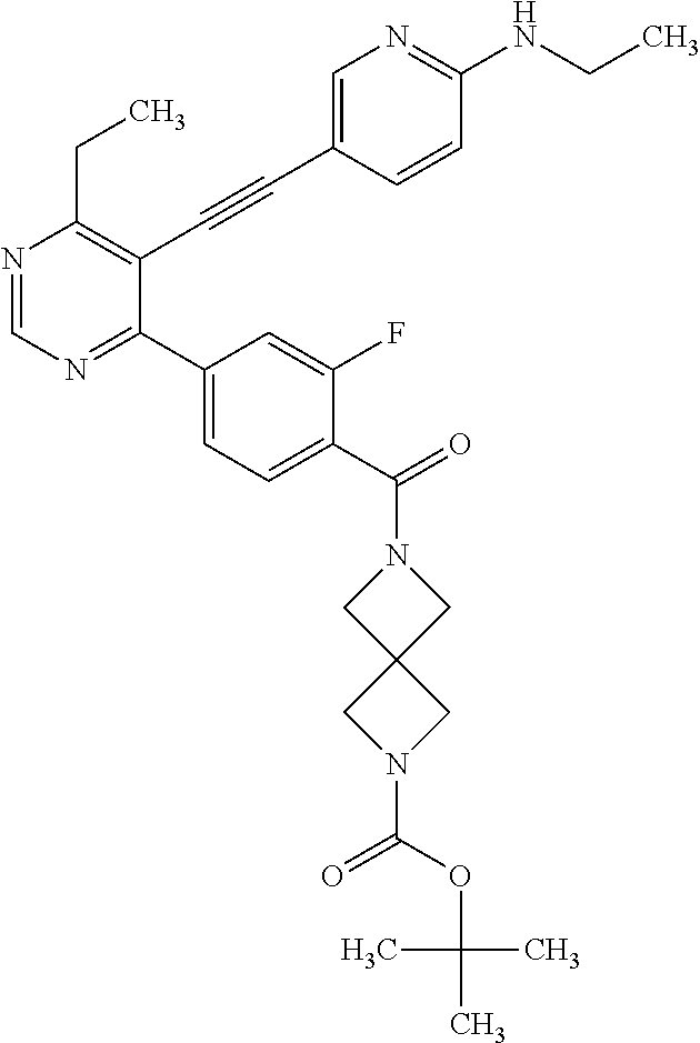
N1=CN=C(C2=CC=C(C(=O)N3CC4(C3)CN(C(OC(C)(C)C)=O)C4)C(F)=C2)C(C#CC2=CN=C(NCC)C=C2)=C1CC
